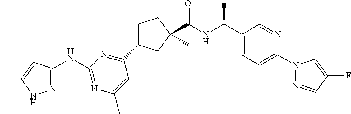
C(NC(C1=CC=C(N2N=CC(F)=C2)N=C1)C)(=O)C1(C)CC(C2=NC(NC3=NNC(C)=C3)=NC(C)=C2)CC1
